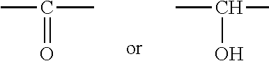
CC(C)=O.CC(C)O
